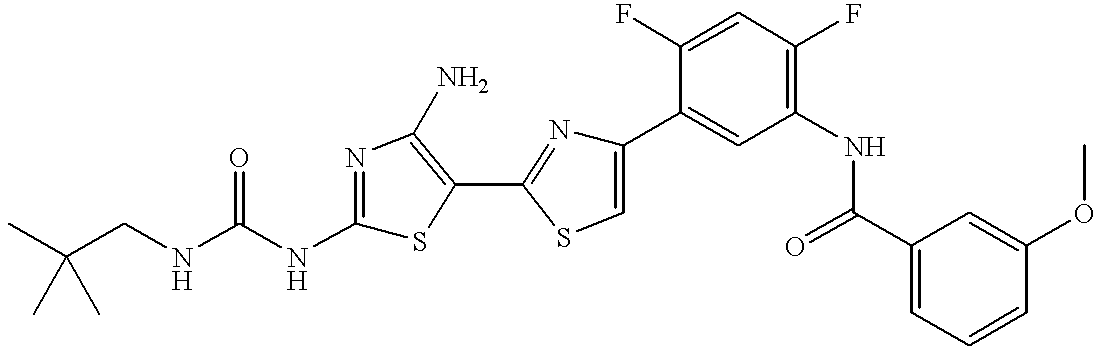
C(CNC(NC1=NC(N)=C(C2=NC(C3=CC(NC(C4=CC=CC(OC)=C4)=O)=C(F)C=C3F)=CS2)S1)=O)(C)(C)C
